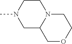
N12CCOCC1CN(C)CC2
